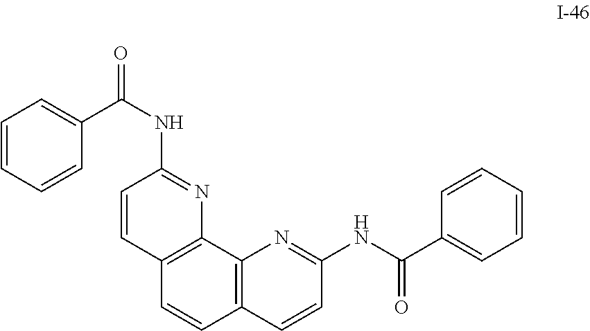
C1=CC=CC(C(NC2=NC3=C(C=C2)C=CC2=C3N=C(NC(C3=CC=CC=C3)=O)C=C2)=O)=C1
